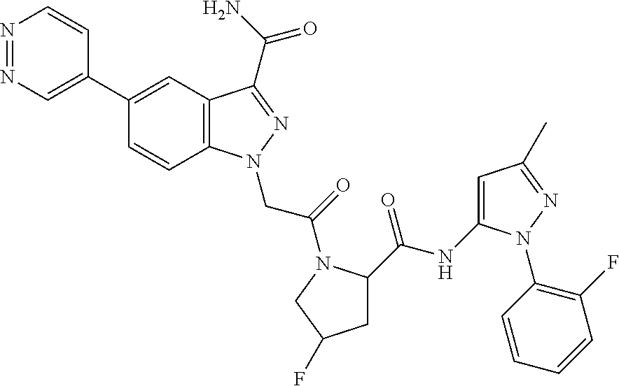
N1=NC=C(C2=CC3=C(C=C2)N(CC(=O)N2C(C(NC4=CC(C)=NN4C4=C(F)C=CC=C4)=O)CC(F)C2)N=C3C(N)=O)C=C1
